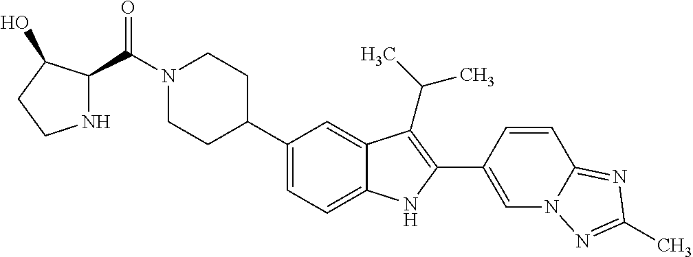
C(N1CCC(C2=CC=C3C(=C2)C(C(C)C)=C(C2=CN4C(=NC(C)=N4)C=C2)N3)CC1)(=O)C1NCCC1O
